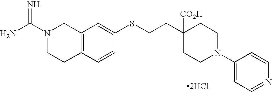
C1([CO2H])(CCSC2=CC3=C(C=C2)CCN(C(N)=N)C3)CCN(C2=CC=NC=C2)CC1.[2HCl]
